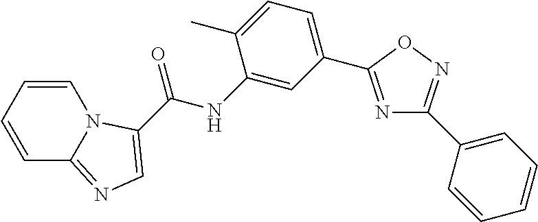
C1=CC=CN2C1=NC=C2C(NC1=CC(C2=NC(C3=CC=CC=C3)=NO2)=CC=C1C)=O
